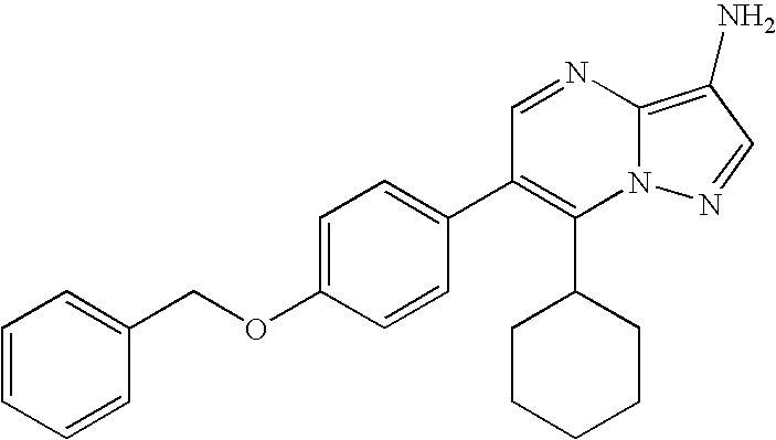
C1(C2CCCCC2)=C(C2=CC=C(OCC3=CC=CC=C3)C=C2)C=NC2=C(N)C=NN12
